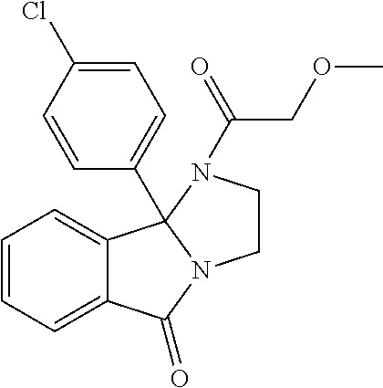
C12=CC=CC=C1C1(C3=CC=C(Cl)C=C3)N(C2=O)CCN1C(COC)=O
